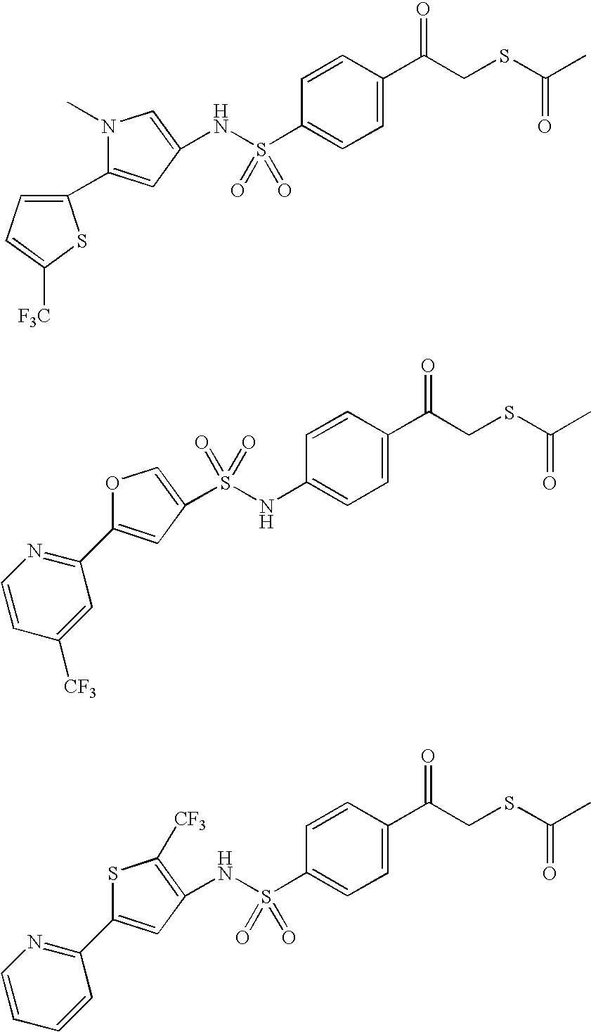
C1=C(C(CSC(C)=O)=O)C=CC(S(NC2=CN(C)C(C3=CC=C([F3C])S3)=C2)(=O)=O)=C1.C1=C(C(CSC(C)=O)=O)C=CC(NS(C2=COC(C3=NC=CC([CF3])=C3)=C2)(=O)=O)=C1.C1=C(C(CSC(C)=O)=O)C=CC(S(NC2=C([CF3])SC(C3=NC=CC=C3)=C2)(=O)=O)=C1
